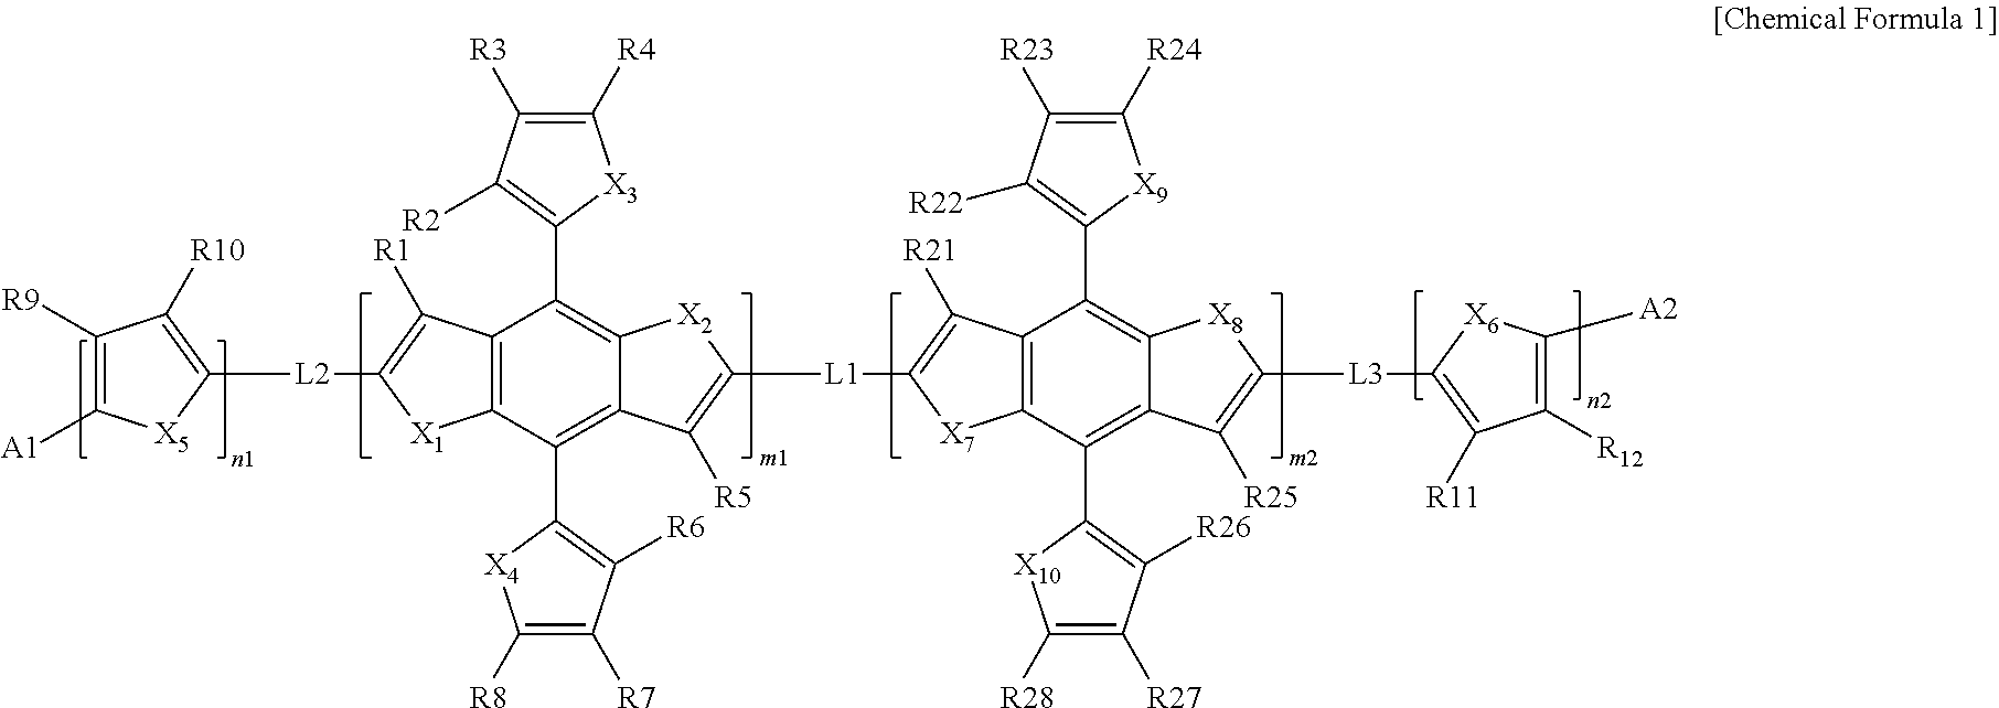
C1([R9])=C([A1])[X5]C([L2]C2=C([R1])C3=C([X1]2)C(C2=C([R6])C([R7])=C([R8])[X4]2)=C2C(=C3C3=C([R2])C([R3])=C([R4])[X3]3)[X2]C([L1]C3=C([R21])C4=C([X7]3)C(C3=C([R26])C([R27])=C([R28])[X10]3)=C3C(=C4C4=C([R22])C([R23])=C([R24])[X9]4)[X8]C([L3]C4=C([R11])C([R12])=C([A2])[X6]4)=C3[R25])=C2[R5])=C1[R10]
